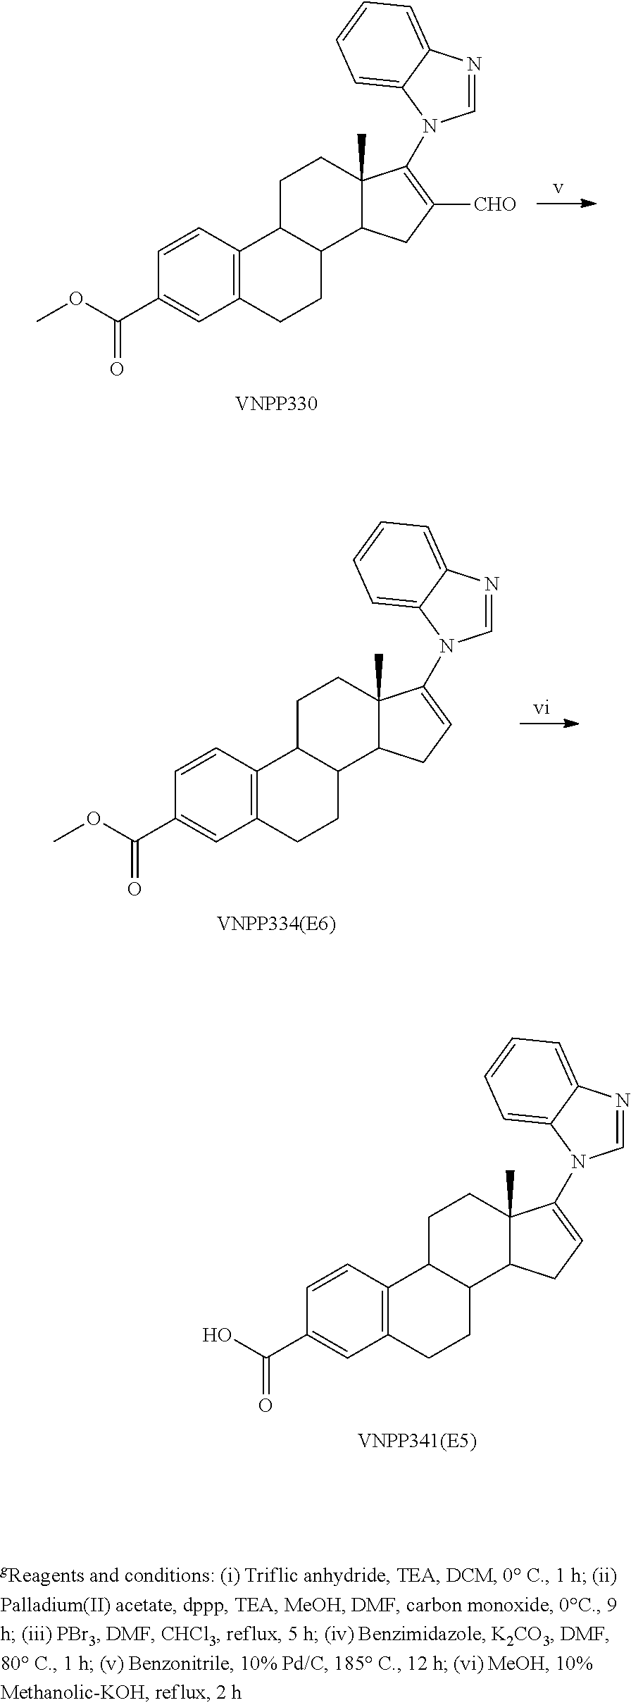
[VNPP330].C1=CC2=C(C=C1C(OC)=O)CCC1C2CCC2(C)C1CC([CHO])=C2N1C=NC2=CC=CC=C21.[VNPP334(E6)].C1=CC2=C(C=C1C(OC)=O)CCC1C2CCC2(C)C1CC=C2N1C=NC2=CC=CC=C21.[VNPP341(E5)].C1=CC2=C(C=C1C(O)=O)CCC1C2CCC2(C)C1CC=C2N1C=NC2=CC=CC=C21
